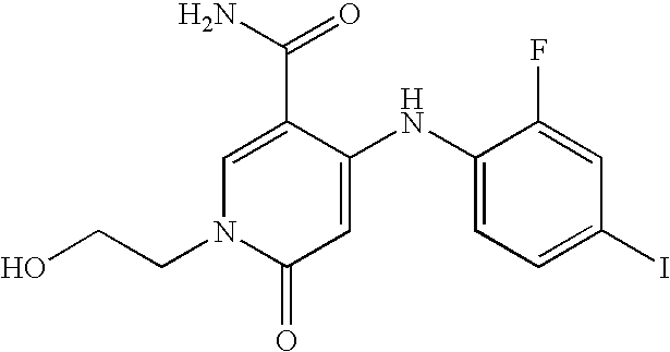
C1=C(C(N)=O)C(NC2=CC=C(I)C=C2F)=CC(=O)N1CCO
